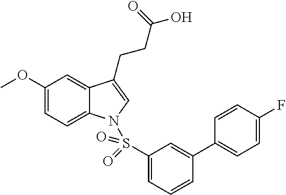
C1(OC)=CC=C2C(=C1)C(CCC(O)=O)=CN2S(C1=CC=CC(C2=CC=C(F)C=C2)=C1)(=O)=O
